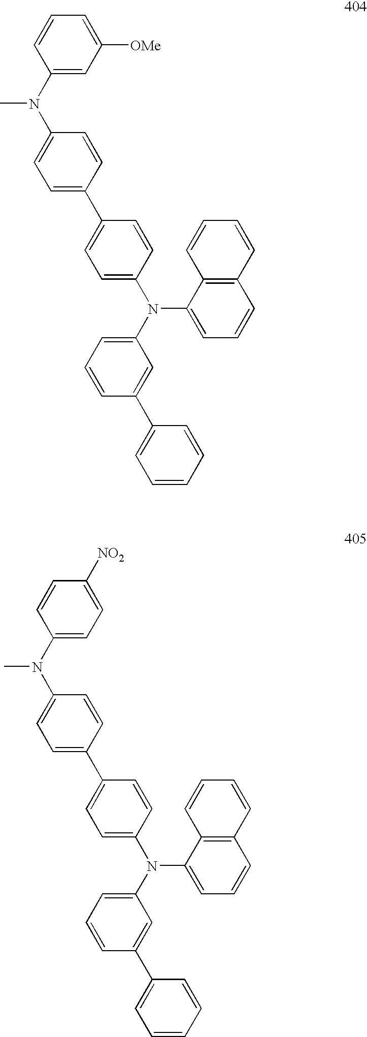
C1(C2=CC=C(N(C3=CC=CC(C4=CC=CC=C4)=C3)C3=CC=CC4=C3C=CC=C4)C=C2)=CC=C(N(C2=CC([OMe])=CC=C2)C)C=C1.C1(C2=CC=C(N(C3=CC=CC(C4=CC=CC=C4)=C3)C3=CC=CC4=C3C=CC=C4)C=C2)=CC=C(N(C2=CC=C([NO2])C=C2)C)C=C1
